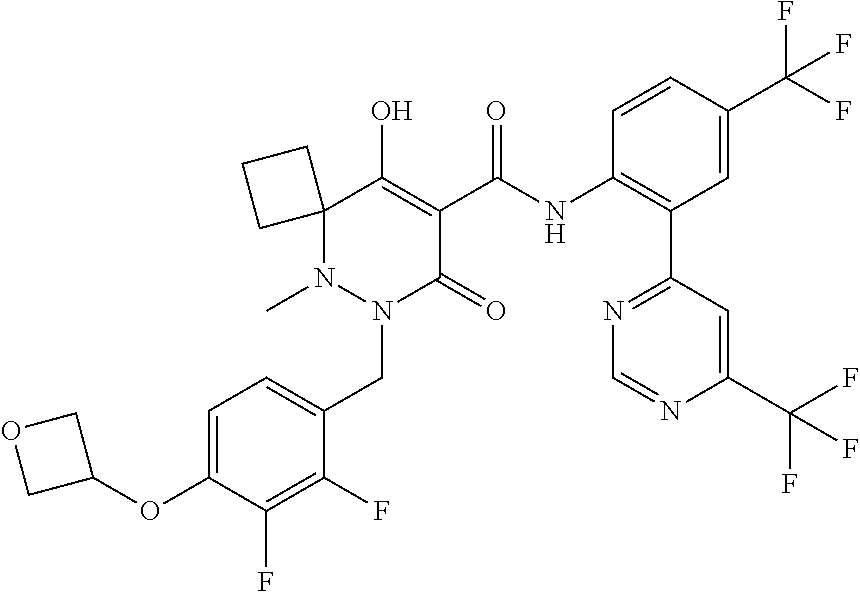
C1=C(OC2COC2)C(F)=C(F)C(CN2C(=O)C(C(NC3=C(C4=NC=NC(C(F)(F)F)=C4)C=C(C(F)(F)F)C=C3)=O)=C(O)C3(CCC3)N2C)=C1
